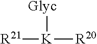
[R21][K]([R20])[Glyc]
